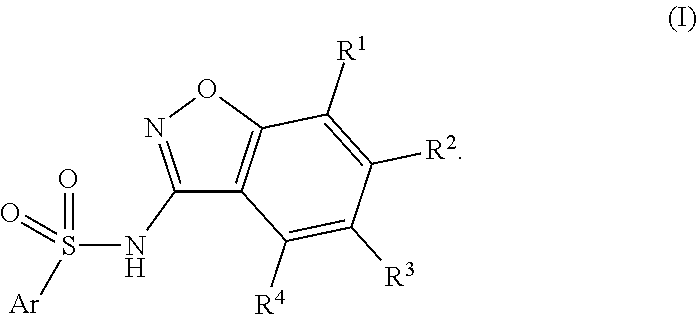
C1(NS([Ar])(=O)=O)=NOC2=C1C([R4])=C([R3])C([R2])=C2[R1]
